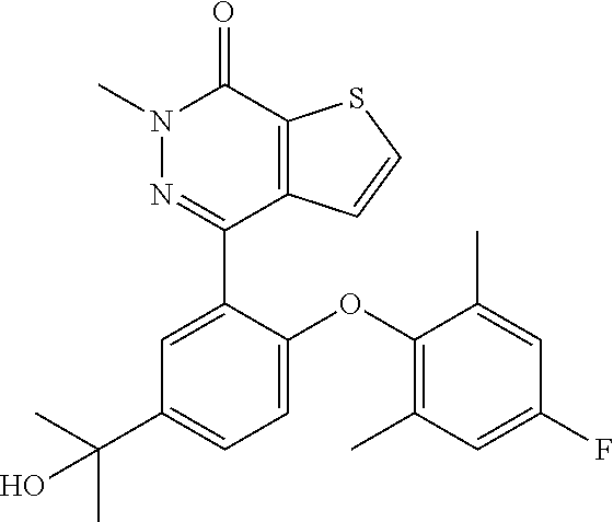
S1C=CC2=C1C(=O)N(C)N=C2C1=CC(C(C)(C)O)=CC=C1OC1=C(C)C=C(F)C=C1C
